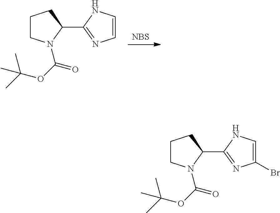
[NBS].C1CN(C(OC(C)(C)C)=O)C(C2=NC=CN2)C1.C1CN(C(OC(C)(C)C)=O)C(C2=NC(Br)=CN2)C1
